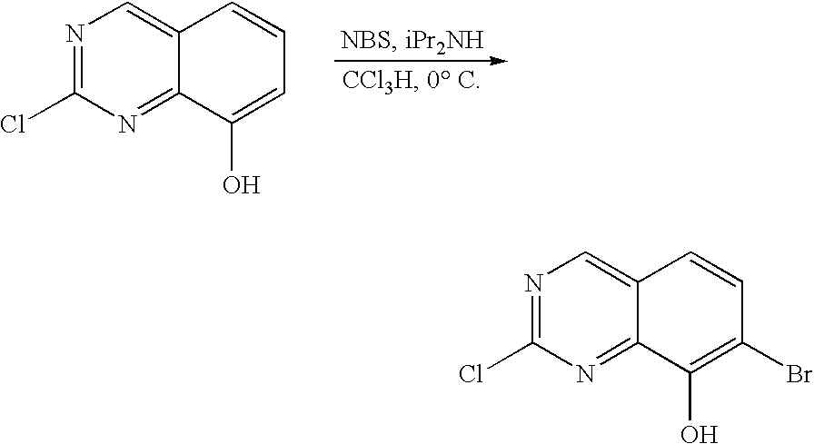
N1=C(Cl)N=C2C(=C1)C=CC=C2O.N1=C(Cl)N=C2C(=C1)C=CC(Br)=C2O
